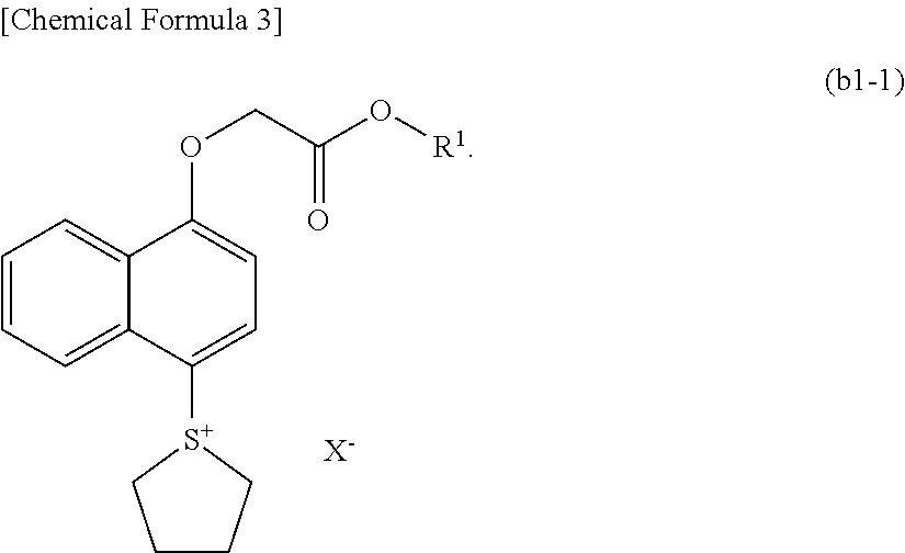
C1=CC=C2C(=C1)C(OCC(O[R1])=O)=CC=C2[S+]1CCCC1.[X-]
